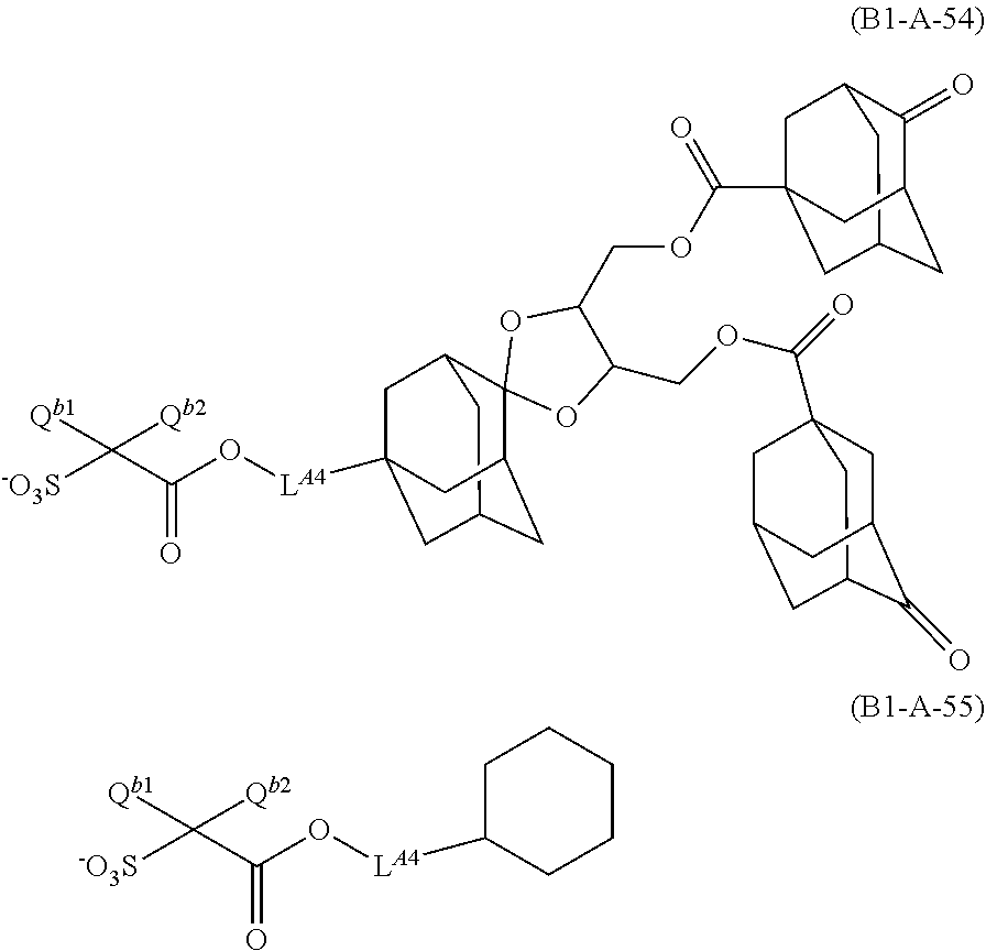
[LA4](OC(C([-O3S])([Qb1])[Qb2])=O)C12CC3CC(C4(C(C3)C1)OC(COC(C13CC5C(=O)C(C1)CC(C5)C3)=O)C(COC(C13CC5CC(C(=O)C(C5)C1)C3)=O)O4)C2.[LA4](OC(C([-O3S])([Qb1])[Qb2])=O)C1CCCCC1
